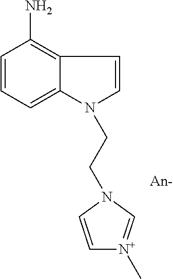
C1=CC=C2C(=C1N)C=CN2CCN1C=[N+](C)C=C1
